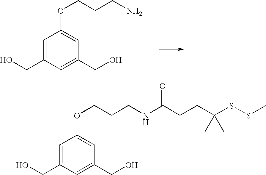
C1=C(CO)C=C(CO)C=C1OCCCN.C1=C(CO)C=C(CO)C=C1OCCCNC(CCC(SSC)(C)C)=O
